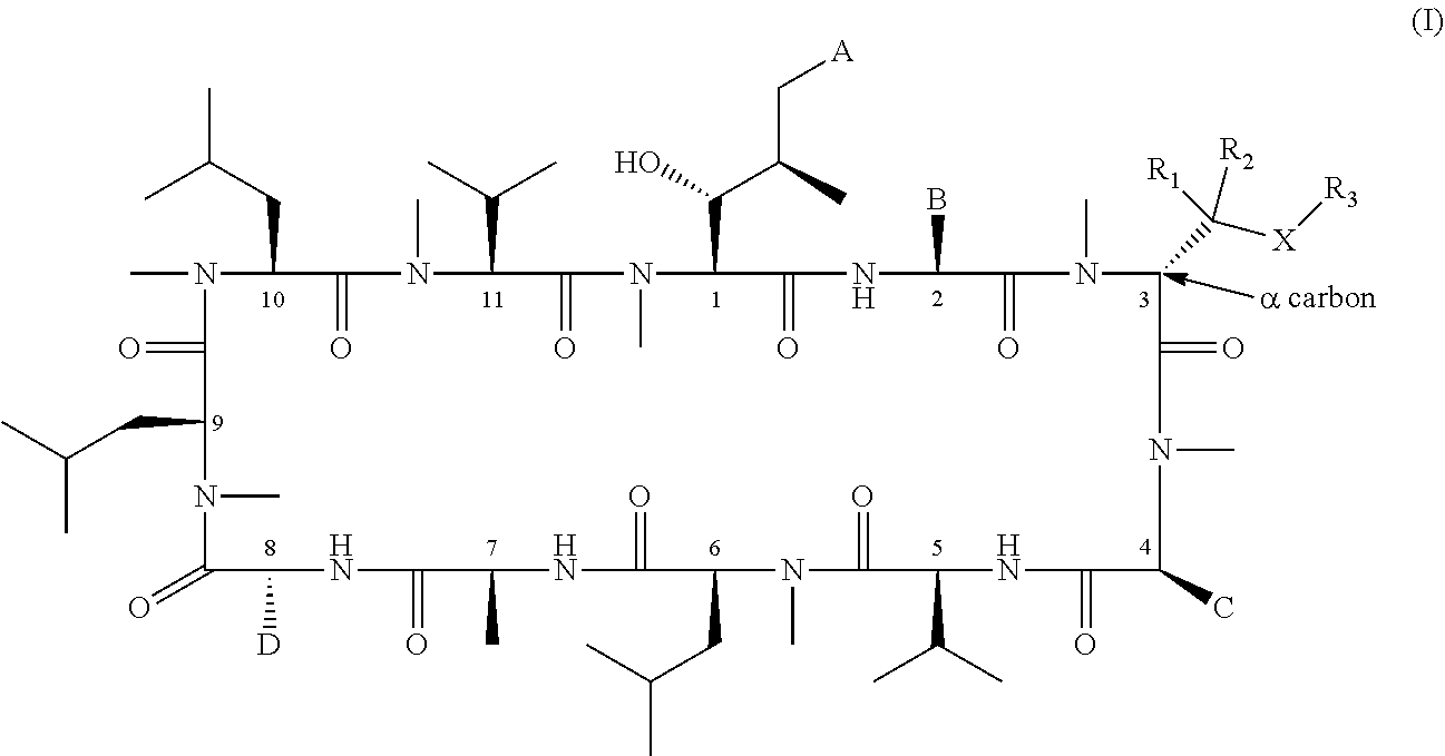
CN1C(CC(C)C)C(=O)N(C)C(C(C)C)C(=O)N(C)C(C(O)C(C)C[A])C(=O)NC(B)C(=O)N(C)C(C([X][R3])([R1])[R2])C(=O)N(C)C(C)C(=O)NC(C(C)C)C(=O)N(C)C(CC(C)C)C(=O)NC(C)C(=O)NC([D])C(=O)N(C)C(CC(C)C)C1=O
